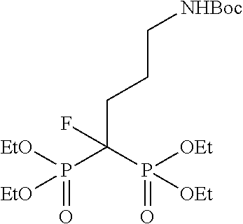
P(C(P([OEt])(=O)[OEt])(CCC[NHBoc])F)([EtO])([EtO])=O
